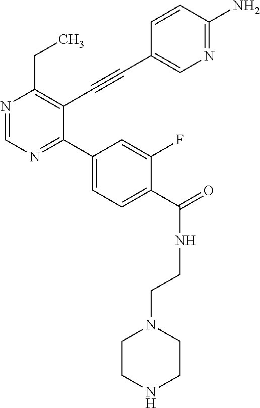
N1=CN=C(C2=CC=C(C(=O)NCCN3CCNCC3)C(F)=C2)C(C#CC2=CN=C(N)C=C2)=C1CC
